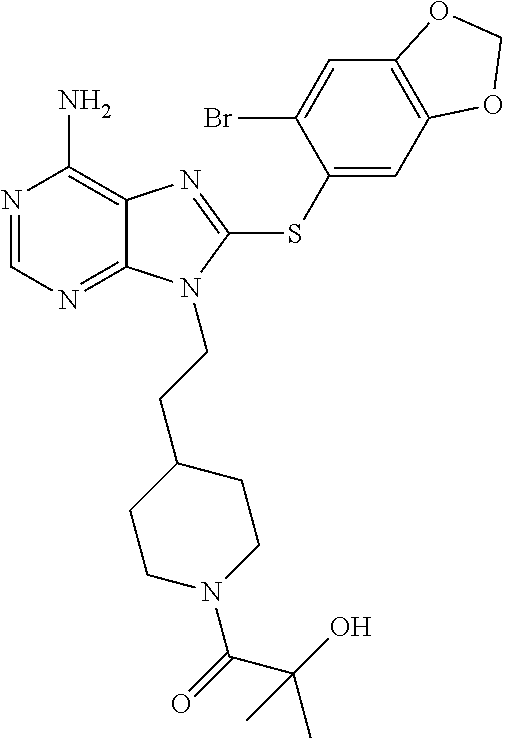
N1=CN=C2C(=C1N)N=C(SC1=CC3=C(C=C1Br)OCO3)N2CCC1CCN(C(=O)C(O)(C)C)CC1
